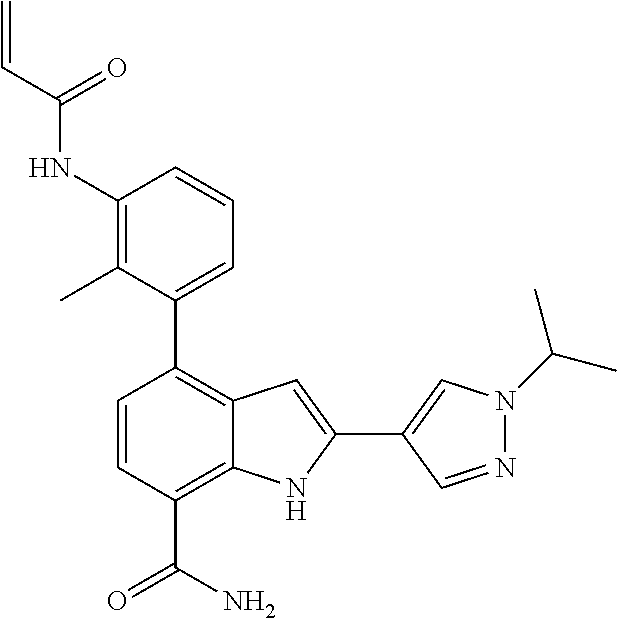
C1(NC(C=C)=O)=C(C)C(C2=C3C(=C(C(N)=O)C=C2)NC(C2=CN(C(C)C)N=C2)=C3)=CC=C1
